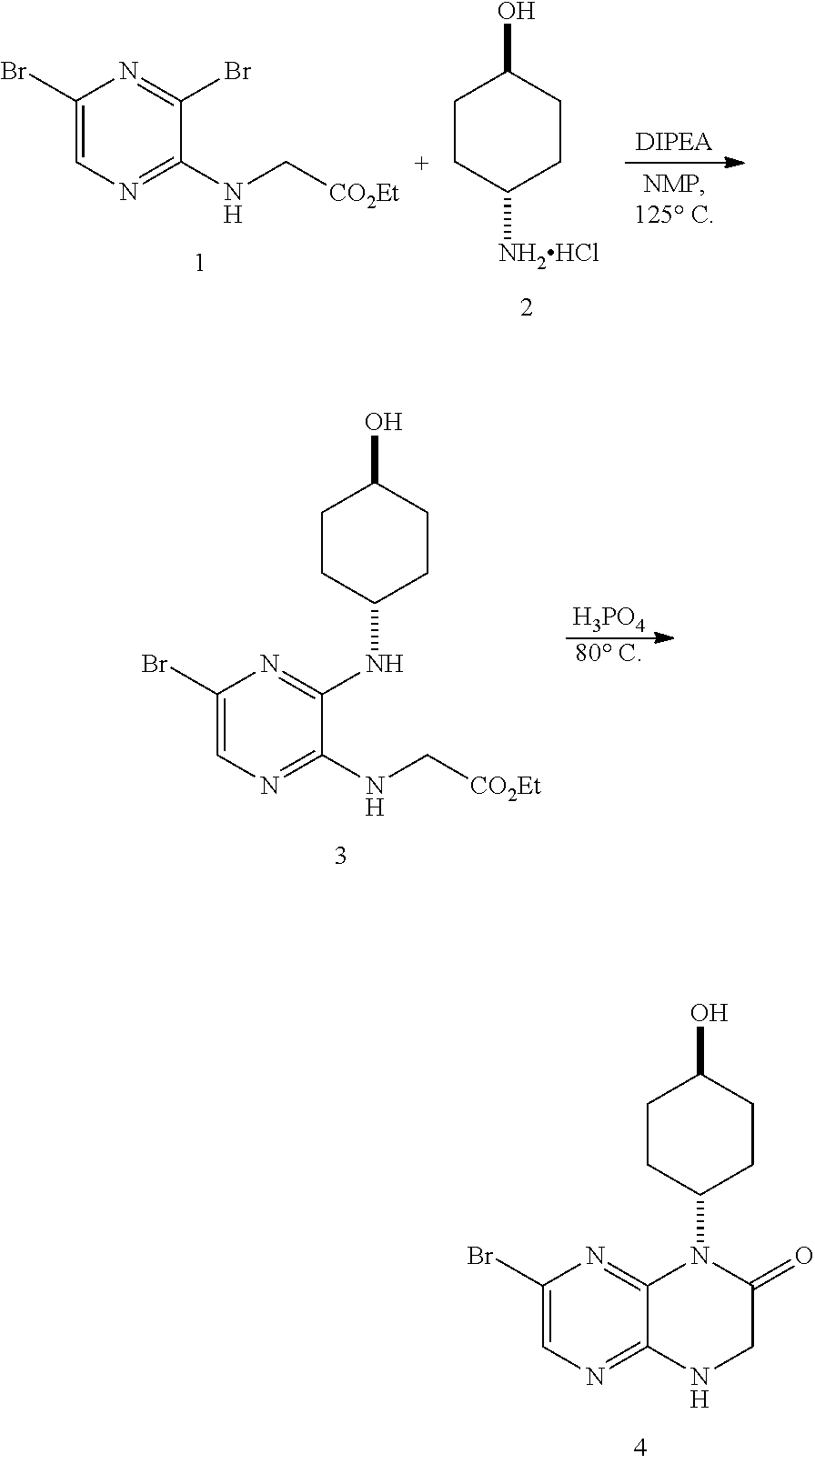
C1CC(N2C3=NC(Br)=CN=C3NCC2=O)CCC1O.C1(Br)=CN=C(NC[CO2Et])C(Br)=N1.C1CC([NH2HCl])CCC1O.C1CC(NC2=NC(Br)=CN=C2NC[CO2Et])CCC1O.[H3PO4].[80 C]
